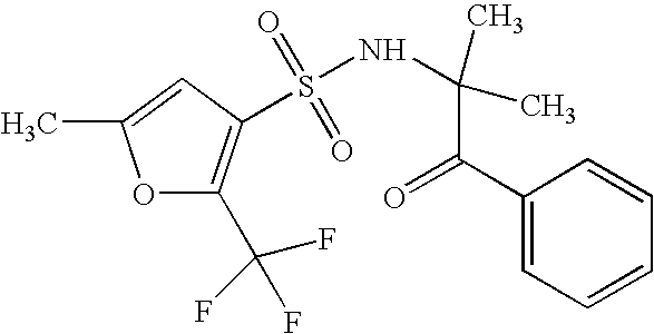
S(NC(C(=O)C1=CC=CC=C1)(C)C)(=O)(=O)C1=C(C(F)(F)F)OC(C)=C1
